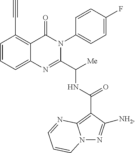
C1=CC=C2C(=C1C#C)C(=O)N(C1=CC=C(F)C=C1)C(C([Me])NC(=O)C1=C3N(N=C1[NH2])C=CC=N3)=N2
